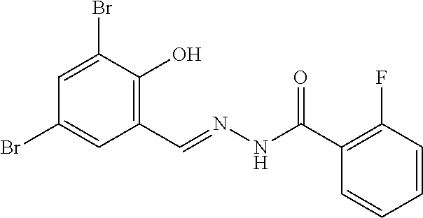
C1=C(Br)C(O)=C(C=NNC(C2=C(F)C=CC=C2)=O)C=C1Br
